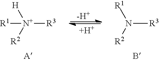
[H][N+]([R2])([R1])[R3].[R1]N([R2])[R3].[-H+].[H]
